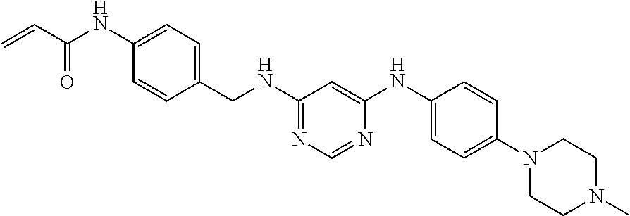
C1=CC(NC(C=C)=O)=CC=C1CNC1=NC=NC(NC2=CC=C(N3CCN(C)CC3)C=C2)=C1
